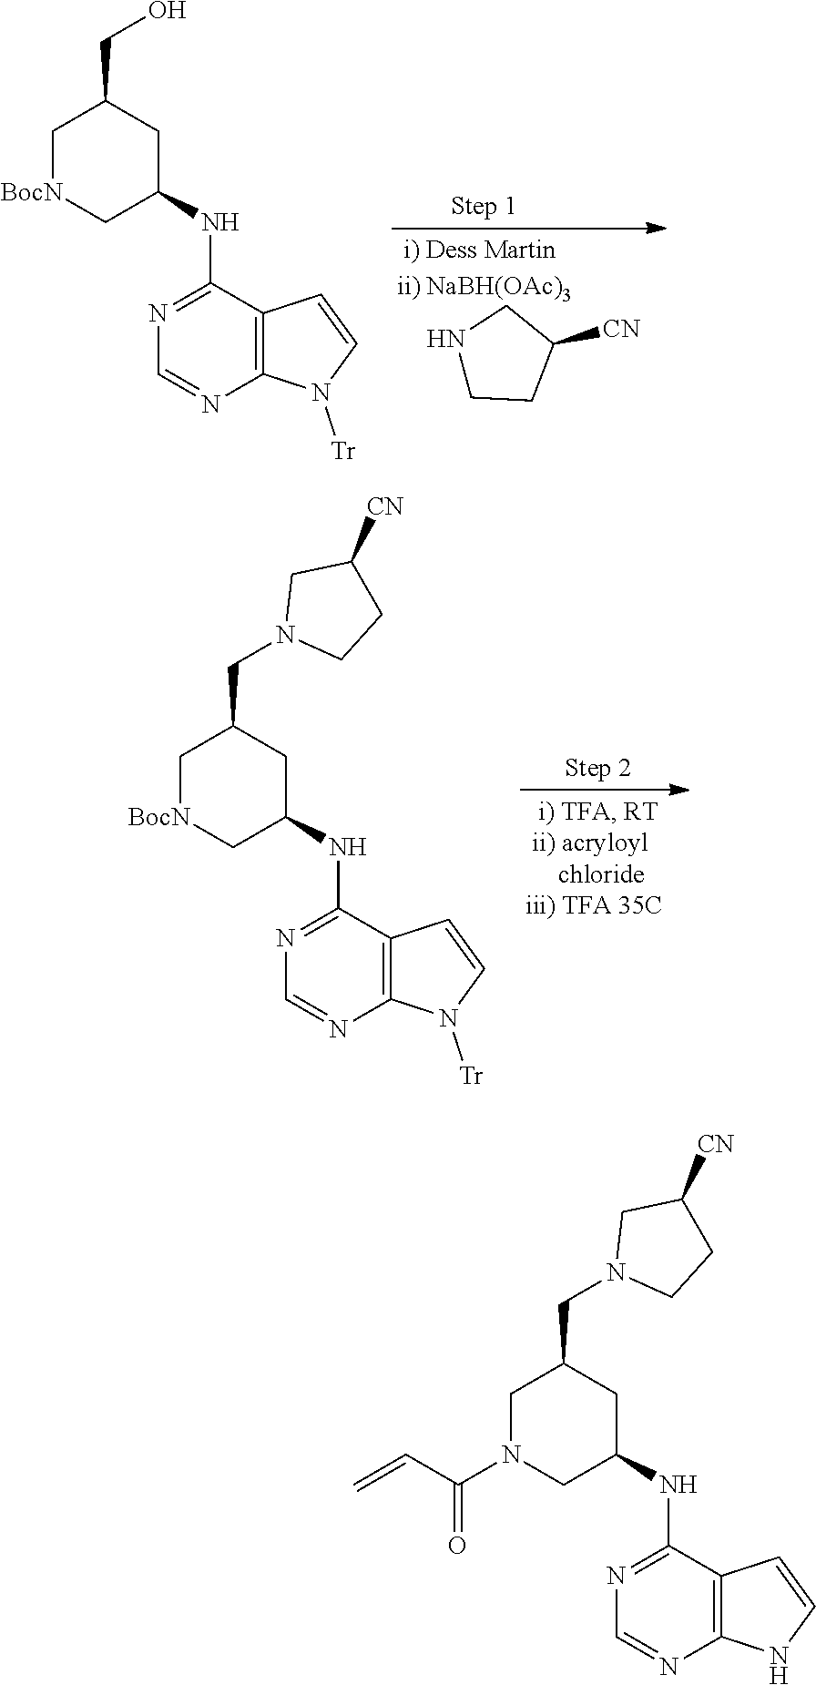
N1CCC([CN])C1.C1=NC2=C(C(NC3CC(CO)C[BocN]C3)=N1)C=CN2[Tr].C1=NC2=C(C(NC3CC(CN4CCC([CN])C4)C[BocN]C3)=N1)C=CN2[Tr].C1=NC2=C(C(NC3CC(CN4CCC([CN])C4)CN(C(=O)C=C)C3)=N1)C=CN2
